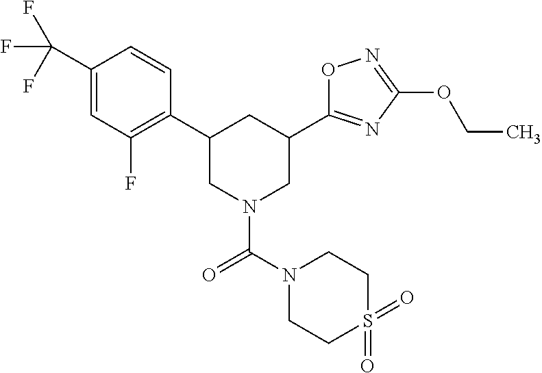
C1(C(F)(F)F)=CC(F)=C(C2CN(C(=O)N3CCS(=O)(=O)CC3)CC(C3=NC(OCC)=NO3)C2)C=C1
